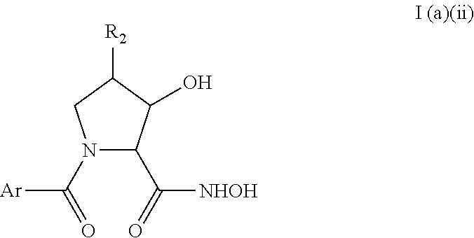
N1(C(=O)[Ar])C(C(=O)[NHOH])C(O)C([R2])C1
